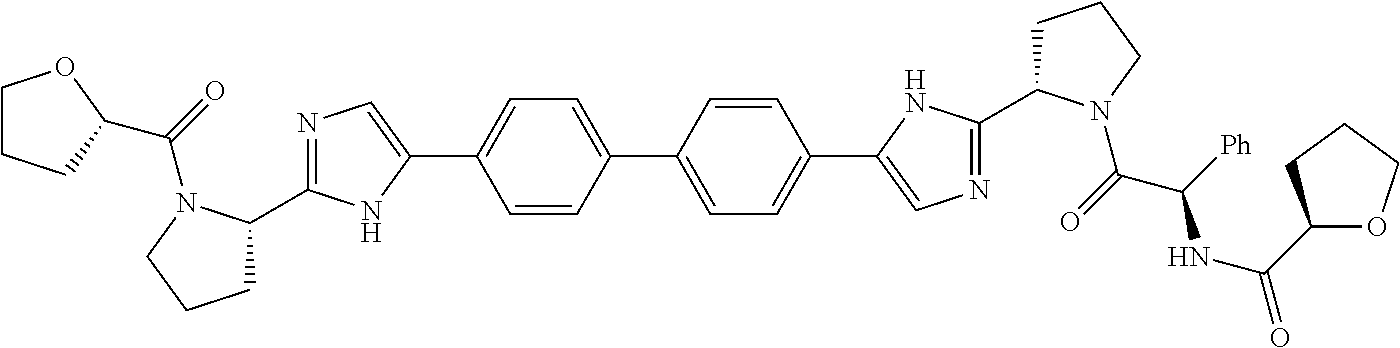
C1=CC(C2=CC=C(C3=CN=C(C4CCCN4C(C(NC(C4OCCC4)=O)[Ph])=O)N3)C=C2)=CC=C1C1=CN=C(C2CCCN2C(=O)C2OCCC2)N1
